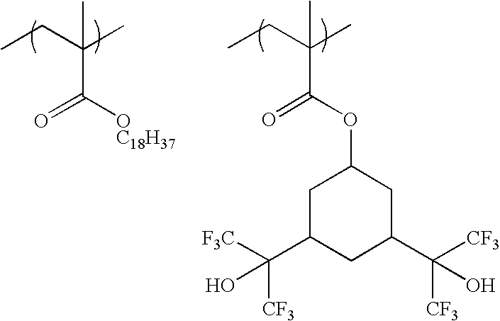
CCC(C)(C([OC18H37])=O)C.CCC(C)(C(OC1CC(C([F3C])([CF3])O)CC(C([CF3])([CF3])O)C1)=O)C
